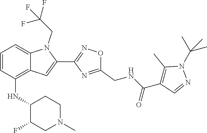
C1=CC(NC2C(F)CN(C)CC2)=C2C(=C1)N(CC(F)(F)F)C(C1=NOC(CNC(C3=C(C)N(C(C)(C)C)N=C3)=O)=N1)=C2
